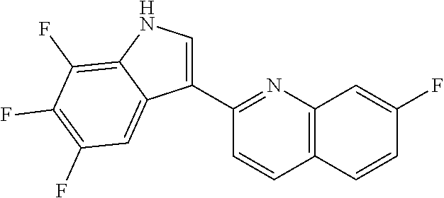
C1(C2=NC3=C(C=C2)C=CC(F)=C3)=CNC2=C(F)C(F)=C(F)C=C12
